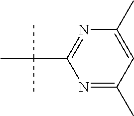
C1(C)=CC(C)=NC(C(C)(C)C)=N1
